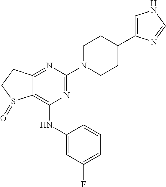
C1CN(C2=NC(NC3=CC(F)=CC=C3)=C3C(=N2)CCS3=O)CCC1C1=CNC=N1
